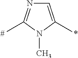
C1=C(C)N(C)C(C)=N1
